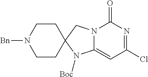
ClC1=NC(=O)N2C(=C1)N([Boc])C1(C2)CCN([Bn])CC1
